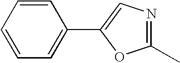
C1(C)=NC=C(C2=CC=CC=C2)O1
